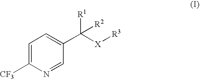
C1=C([CF3])N=CC(C([X][R3])([R1])[R2])=C1
